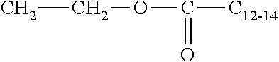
CCOC([C12-14])=O
